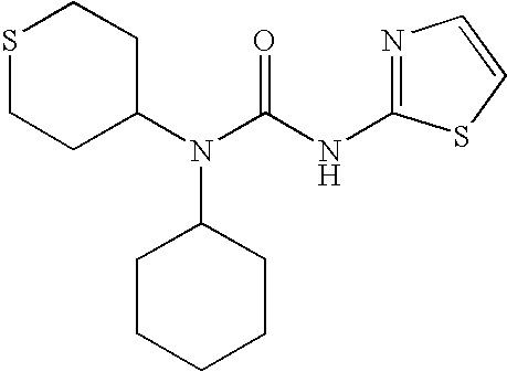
S1CCC(N(C(NC2=NC=CS2)=O)C2CCCCC2)CC1
